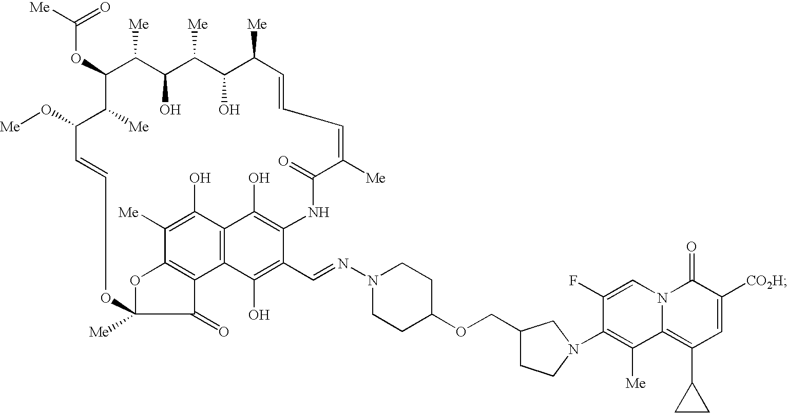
C(OC1C([Me])C(O)C([Me])C(O)C([Me])C=CC=C([Me])C(=O)NC2=C(O)C3=C(C(O)=C2C=NN2CCC(OCC4CCN(C5=C([Me])C6=C(C7CC7)C=C([CO2H])C(=O)N6C=C5F)C4)CC2)C2=C(C([Me])=C3O)OC([Me])(C2=O)OC=CC(O[Me])C1[Me])([Me])=O
